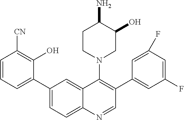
C1(C2=CC=CC([CN])=C2O)=CC=C2C(=C1)C(N1CC(O)C(N)CC1)=C(C1=CC(F)=CC(F)=C1)C=N2
